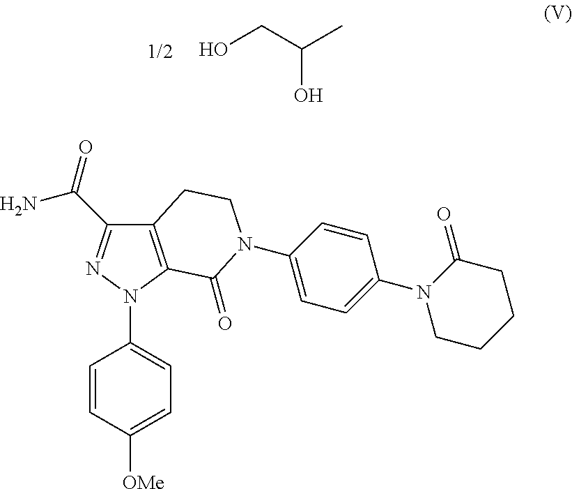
C12=C(N(C3=CC=C([OMe])C=C3)N=C1C(=O)N)C(=O)N(C1=CC=C(N3CCCCC3=O)C=C1)CC2.OCC(C)O
